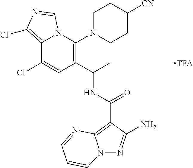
C12=C(Cl)N=CN1C(N1CCC([CN])CC1)=C(C(C)NC(C1=C3N(N=C1N)C=CC=N3)=O)C=C2Cl
